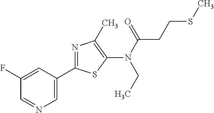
C1(F)=CC(C2=NC(C)=C(N(C(=O)CCSC)CC)S2)=CN=C1
